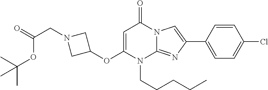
O(C1=CC(=O)N2C(=NC(C3=CC=C(Cl)C=C3)=C2)N1CCCCC)C1CN(CC(=O)OC(C)(C)C)C1
